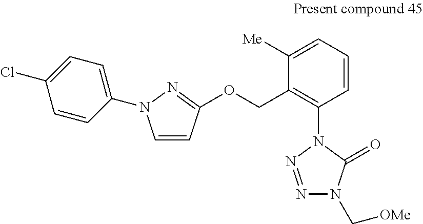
C1=CC=C([Me])C(COC2=NN(C3=CC=C(Cl)C=C3)C=C2)=C1N1N=NN(C[OMe])C1=O
